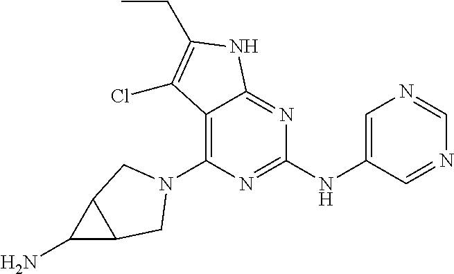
C1(N2CC3C(N)C3C2)=C2C(=NC(NC3=CN=CN=C3)=N1)NC(CC)=C2Cl
